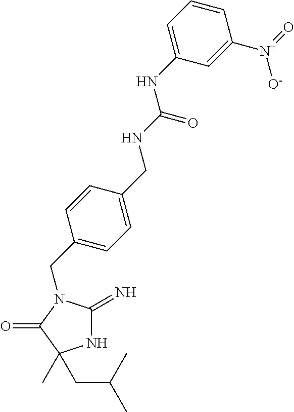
N1C(=N)N(CC2=CC=C(CNC(NC3=CC=CC([N+](=O)[O-])=C3)=O)C=C2)C(=O)C1(C)CC(C)C
